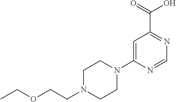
C1=C(N2CCN(CCOCC)CC2)N=CN=C1C(=O)O
